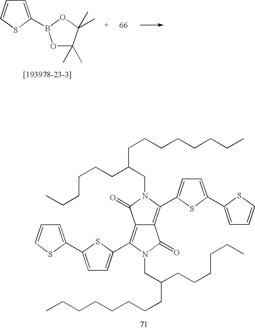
C12=C(C3=CC=C(C4=CC=CS4)S3)N(CC(CCCCCCCC)CCCCCC)C(=O)C1=C(C1=CC=C(C3=CC=CS3)S1)N(CC(CCCCCC)CCCCCCCC)C2=O.C1=CSC(B2OC(C)(C)C(C)(C)O2)=C1
